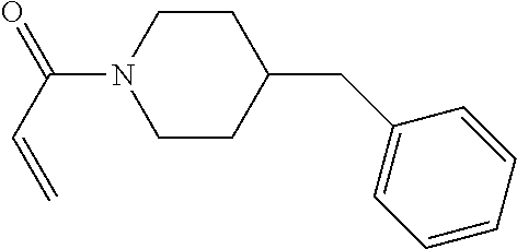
C1CN(C(=O)C=C)CCC1CC1=CC=CC=C1
